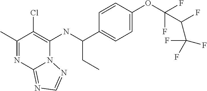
C1(C)=NC2=NC=NN2C(NC(C2=CC=C(OC(F)(F)C(F)C(F)(F)F)C=C2)CC)=C1Cl
